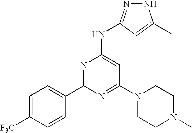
N(C1=CC(N2CCN(C)CC2)=NC(C2=CC=C([F3C])C=C2)=N1)C1=NNC(C)=C1
